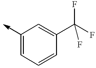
C1(->C)=CC=CC(C(F)(F)F)=C1
